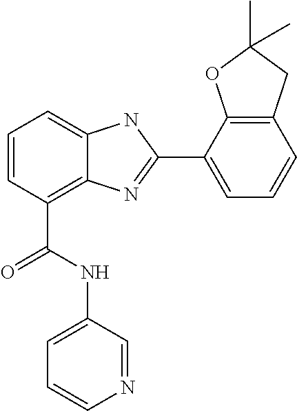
C1=CC(C(NC2=CC=CN=C2)=O)=C2C(=C1)NC(C1=CC=CC3=C1OC(C)(C)C3)=N2
